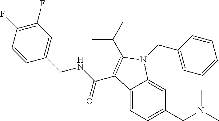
C1(F)=C(F)C=CC(CNC(=O)C2=C(C(C)C)N(CC3=CC=CC=C3)C3=CC(CN(C)C)=CC=C32)=C1
